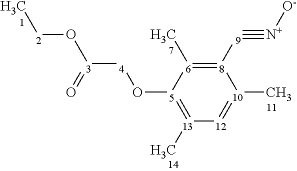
[8]1([9]#[N+][O-])=[6](C)[5](O[4][3](O[2]C)=O)=[13](C)[12]=[10]1C
